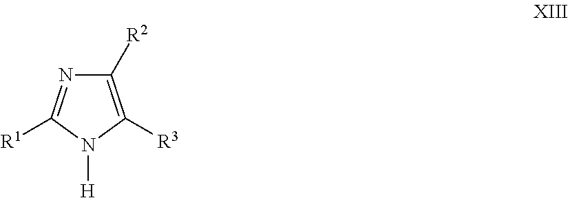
C1([R2])=C([R3])N([H])C([R1])=N1
